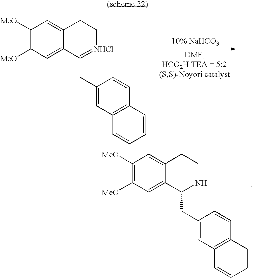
C1([MeO])=C([MeO])C=C2C(=C1)CC[NHCl]=C2CC1=CC2=C(C=C1)C=CC=C2.C1([MeO])=C([MeO])C=C2C(=C1)CCNC2CC1=CC2=C(C=C1)C=CC=C2
